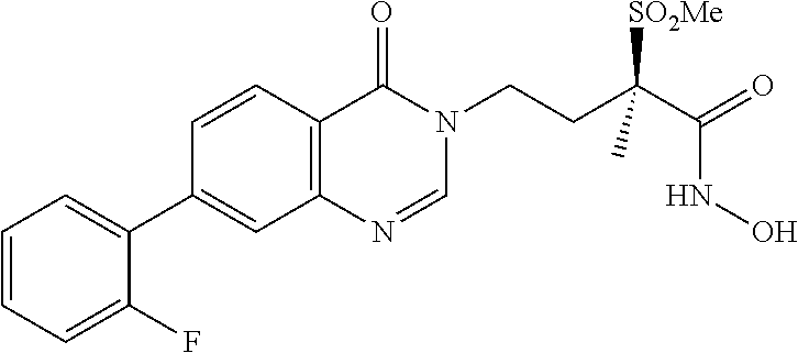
C1(F)=CC=CC=C1C1=CC2=C(C=C1)C(=O)N(CCC(C(=O)NO)([SO2Me])C)C=N2
